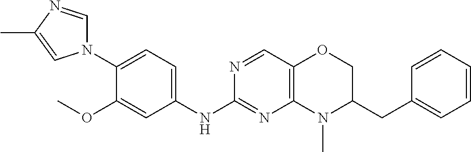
C1(N2C=NC(C)=C2)=CC=C(NC2=NC3=C(C=N2)OCC(CC2=CC=CC=C2)N3C)C=C1OC
